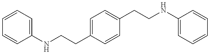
C1=CC=C(NCCC2=CC=C(CCNC3=CC=CC=C3)C=C2)C=C1
